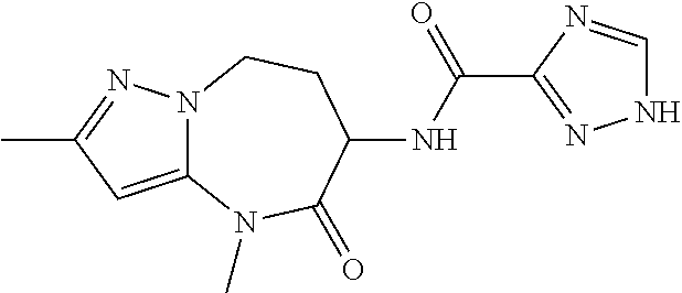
C12=CC(C)=NN1CCC(NC(=O)C1=NNC=N1)C(=O)N2C
